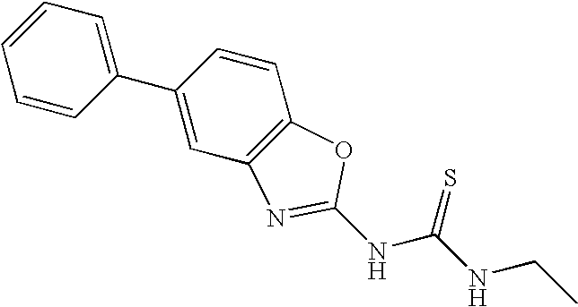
C1=CC=CC(C2=CC3=C(C=C2)OC(NC(NCC)=S)=N3)=C1
